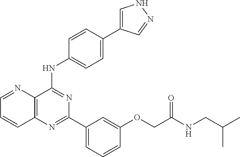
C12=C(C(NC3=CC=C(C4=CNN=C4)C=C3)=NC(C3=CC=CC(OCC(NCC(C)C)=O)=C3)=N1)N=CC=C2
